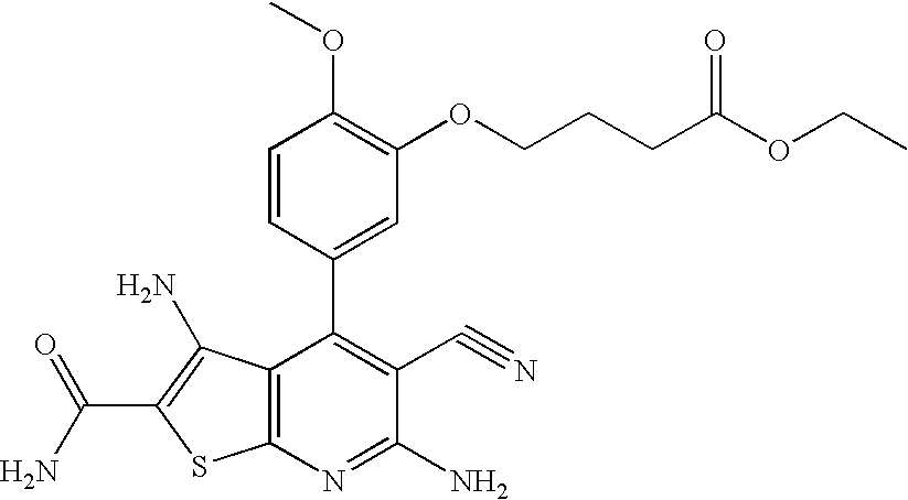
C(N)(=O)C1=C(N)C2=C(S1)N=C(N)C(C#N)=C2C1=CC(OCCCC(OCC)=O)=C(OC)C=C1
